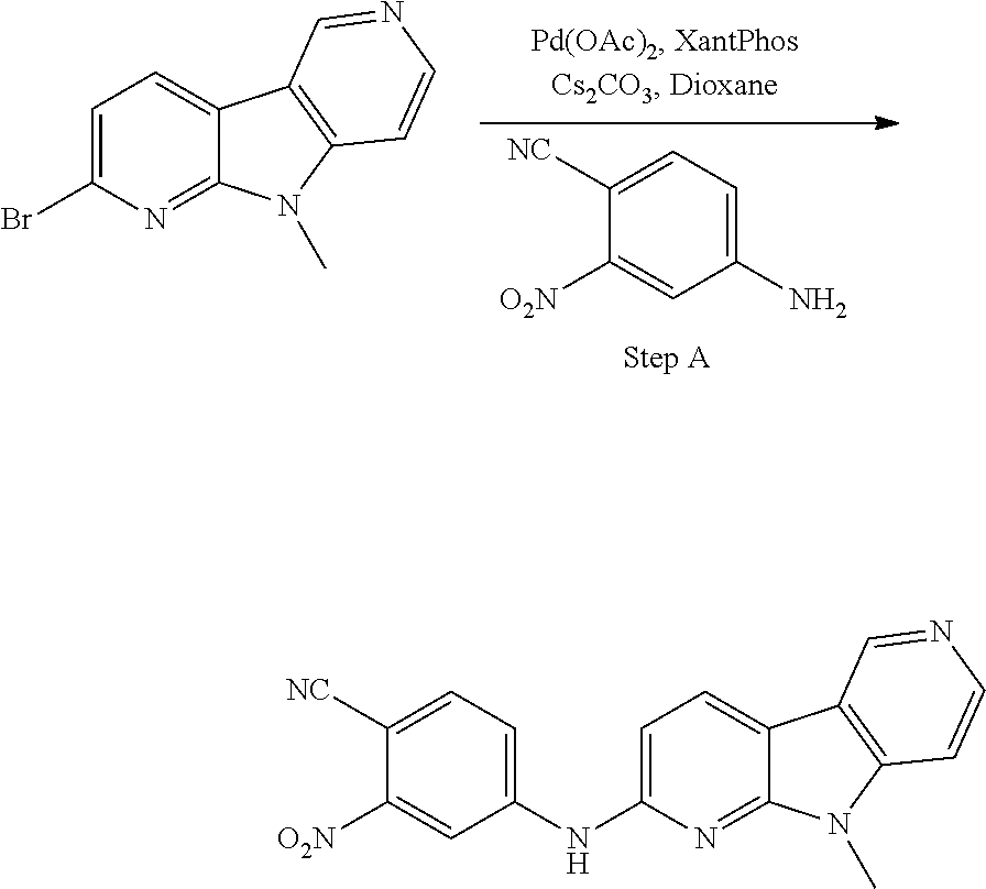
C1=C(Br)N=C2C(=C1)C1=C(N2C)C=CN=C1.C1=C([NC])C([O2N])=CC(N)=C1.C1=C([NC])C([O2N])=CC(NC2=CC=C3C(=N2)N(C)C2=C3C=NC=C2)=C1
